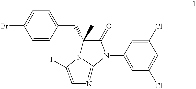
C1=CC(CC2(C)N3C(=NC=C3I)N(C3=CC(Cl)=CC(Cl)=C3)C2=O)=CC=C1Br
